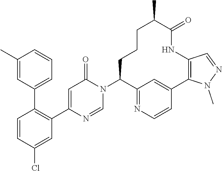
C1=CC(Cl)=CC(C2=CC(=O)N(C3C4=NC=CC(=C4)C4=C(NC(=O)C(C)CCC3)C=NN4C)C=N2)=C1C1=CC=CC(C)=C1
